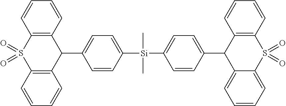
C12=C(C=CC=C1)C(C1=CC=C([Si](C)(C)C3=CC=C(C4C5=CC=CC=C5S(=O)(=O)C5=C4C=CC=C5)C=C3)C=C1)C1=C(S2(=O)=O)C=CC=C1
